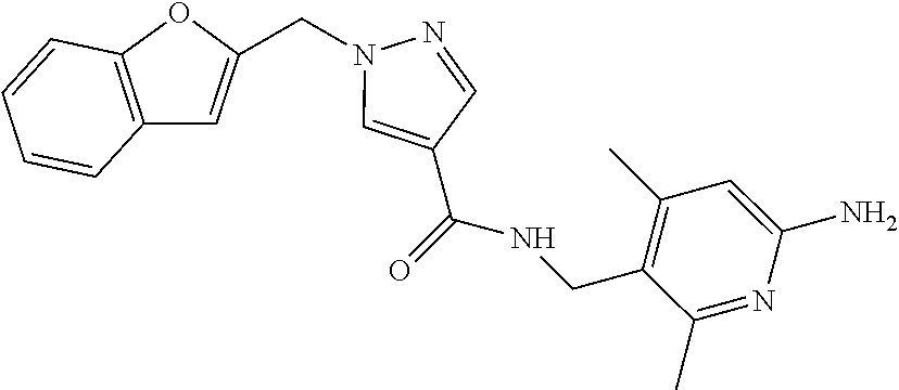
C12=C(C=C(CN3N=CC(C(=O)NCC4=C(C)C=C(N)N=C4C)=C3)O1)C=CC=C2
